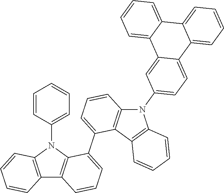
C12=C(N(C3=CC=CC=C3)C3=C1C=CC=C3C1=CC=CC3=C1C1=C(N3C3=CC=C4C(=C3)C3=CC=CC=C3C3=CC=CC=C43)C=CC=C1)C=CC=C2
